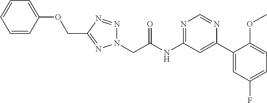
N1(CC(NC2=NC=NC(C3=CC(F)=CC=C3OC)=C2)=O)N=NC(COC2=CC=CC=C2)=N1
